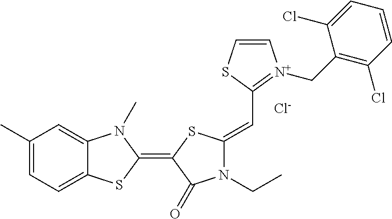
C1(C)=CC=C2C(=C1)N(C)C(=C1C(=O)N(CC)C(=CC3=[N+](CC4=C(Cl)C=CC=C4Cl)C=CS3)S1)S2.[Cl-]
